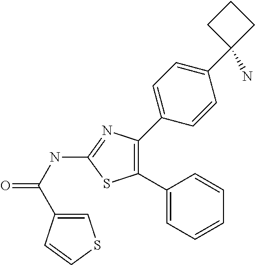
N(C1=NC(C2=CC=C(C3(N)CCC3)C=C2)=C(C2=CC=CC=C2)S1)C(=O)C1=CSC=C1
